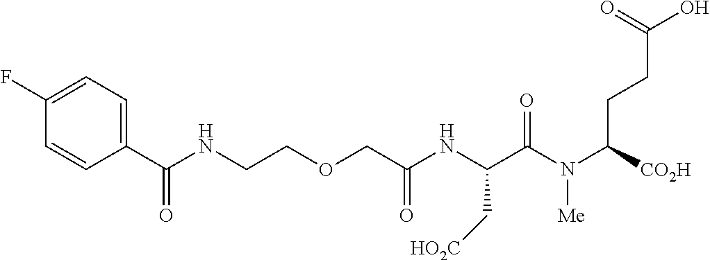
C1(F)=CC=C(C(NCCOCC(NC(C(N(C([CO2H])CCC(O)=O)[Me])=O)C[HO2C])=O)=O)C=C1
